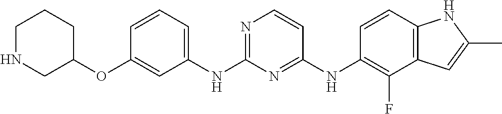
N1CC(OC2=CC(NC3=NC=CC(NC4=C(F)C5=C(C=C4)NC(C)=C5)=N3)=CC=C2)CCC1
